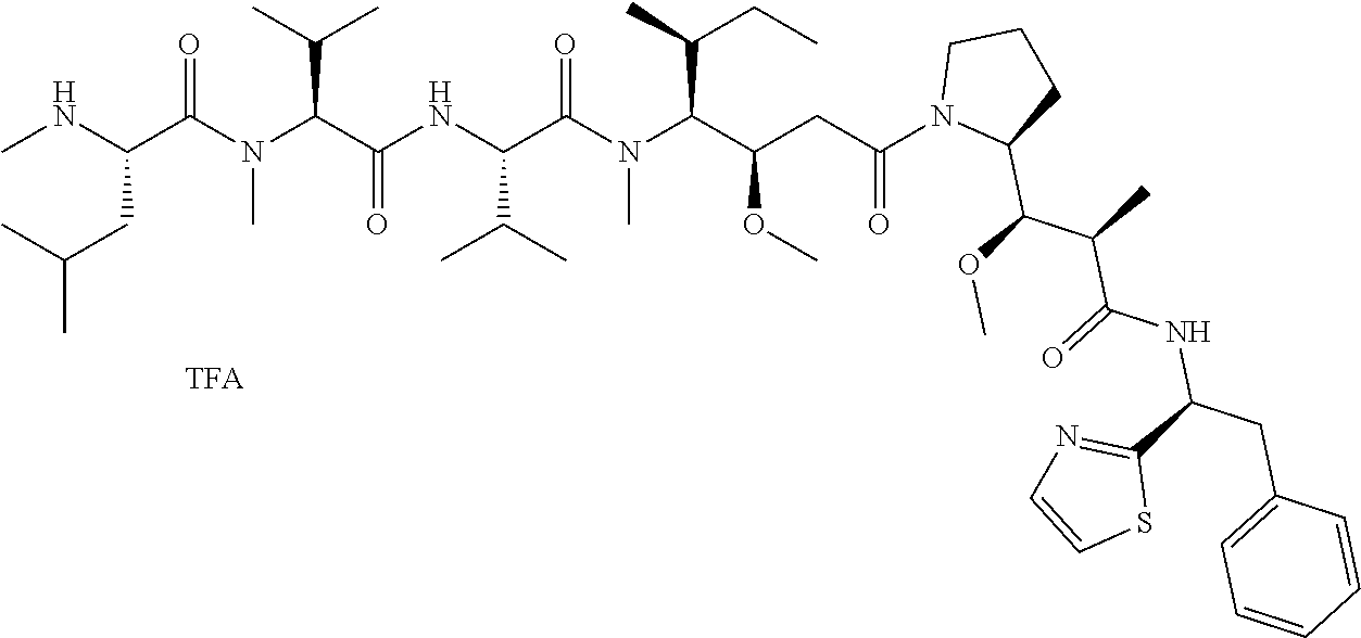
N(C(C(N(C(C(C)C)C(NC(C(=O)N(C(C(C)CC)C(CC(N1C(C(OC)C(C)C(=O)NC(CC2=CC=CC=C2)C2=NC=CS2)CCC1)=O)OC)C)C(C)C)=O)C)=O)CC(C)C)C
